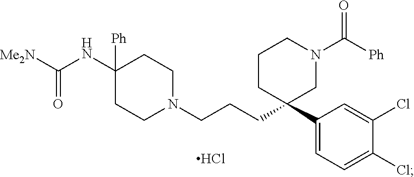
C1=C(C2(CCCN3CCC([Ph])(NC([Me2N])=O)CC3)CCCN(C([Ph])=O)C2)C=C(Cl)C(Cl)=C1.Cl
